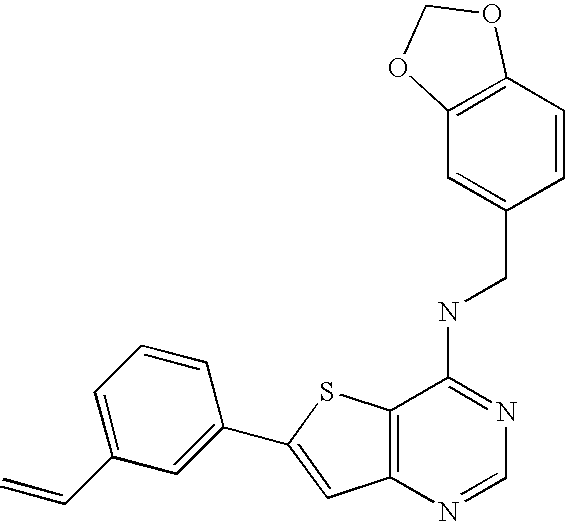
C12=C(N=CN=C1NCC1=CC3=C(C=C1)OCO3)C=C(C1=CC(C=C)=CC=C1)S2
